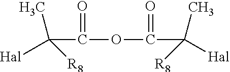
C(C(=O)OC(=O)C([Hal])(C)[R8])([Hal])(C)[R8]
